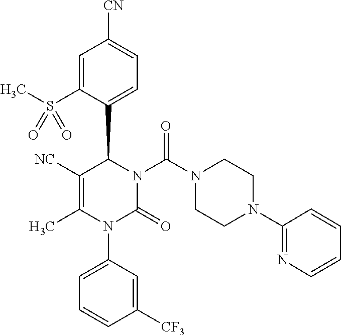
C1=C(S(C)(=O)=O)C(C2C([NC])=C(C)N(C3=CC=CC([CF3])=C3)C(=O)N2C(N2CCN(C3=NC=CC=C3)CC2)=O)=CC=C1[CN]
